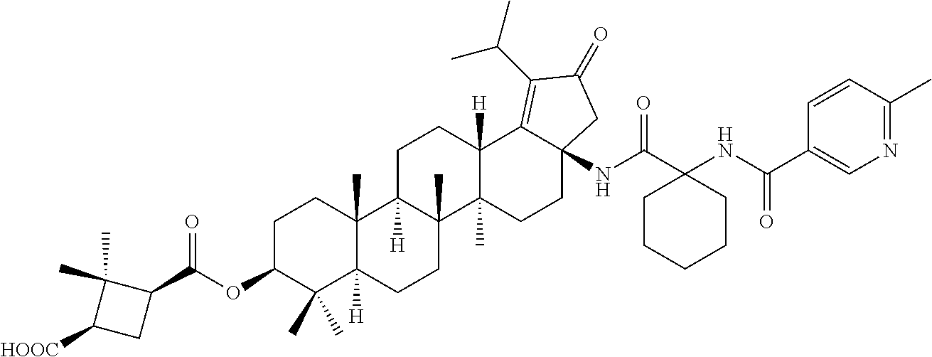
N1=C(C)C=CC(C(NC2(C(NC34C(=C(C(C)C)C(=O)C3)C3([H])C(C)(CC4)C4(C)C([H])(CC3)C3(C)C([H])(CC4)C(C)(C)C(OC(=O)C4C(C)(C)C([HOOC])C4)CC3)=O)CCCCC2)=O)=C1
